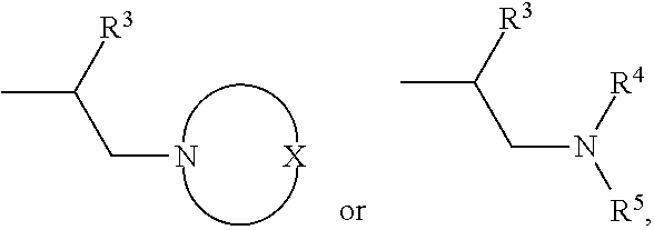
CC([R3])CN.[X].CC([R3])CN([R5])[R4]
